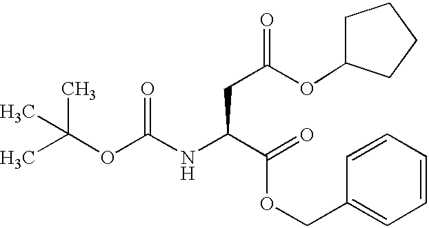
CC(OC(=O)NC(C(=O)OCC1=CC=CC=C1)CC(OC1CCCC1)=O)(C)C
